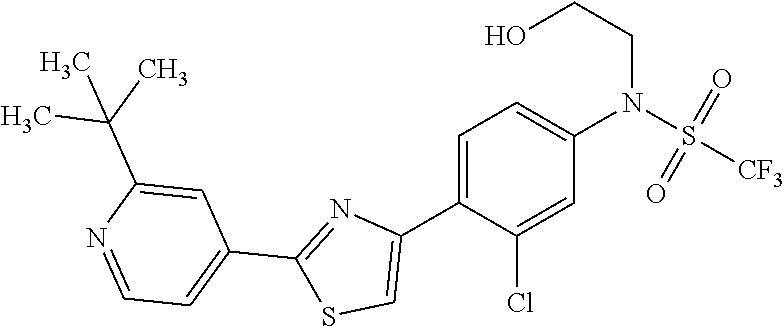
C1=C(Cl)C(C2=CSC(C3=CC=NC(C(C)(C)C)=C3)=N2)=CC=C1N(S(=O)(=O)[CF3])CCO
